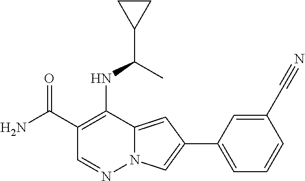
C1(C(N)=O)=C(NC(C2CC2)C)C2=CC(C3=CC=CC(C#N)=C3)=CN2N=C1
